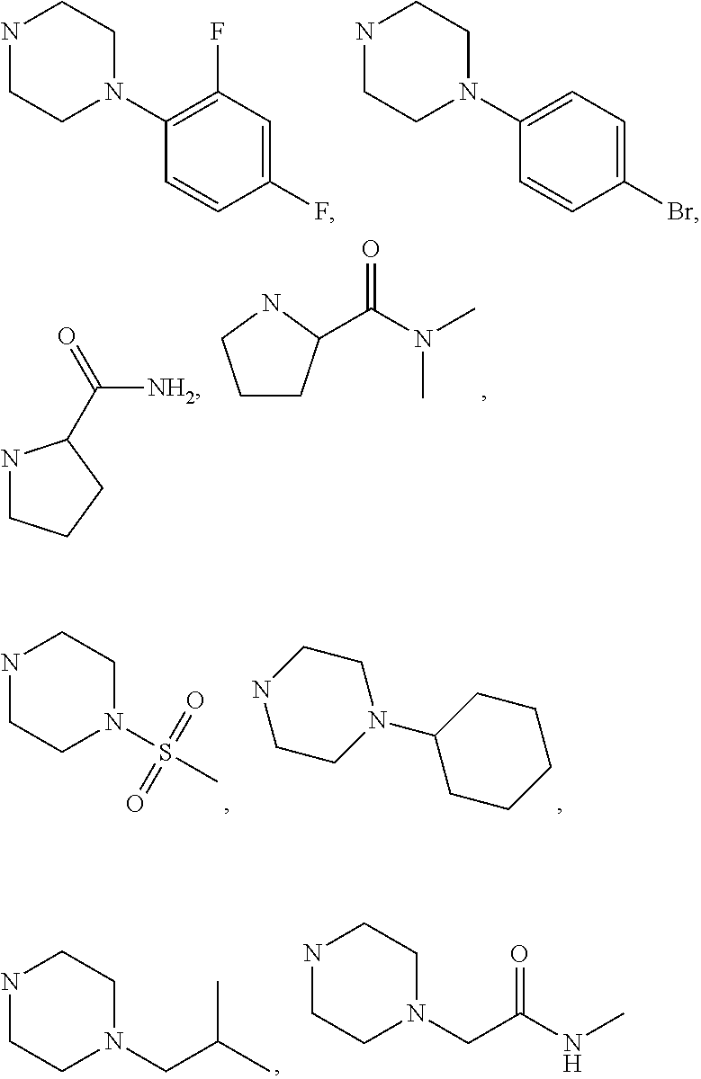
N1CCN(C2=C(F)C=C(F)C=C2)CC1.N1CCN(C2=CC=C(Br)C=C2)CC1.C1CC(C(N(C)C)=O)NC1.N1CCCC1C(=O)[NH2].N1CCN(S(=O)(=O)C)CC1.C1CN(C2CCCCC2)CCN1.N1CCN(CC(C)C)CC1.N1CCN(CC(=O)NC)CC1
